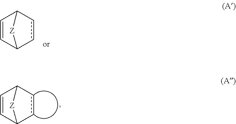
C1=CC2ccC1[Z]2.C1=CC2ccC1[Z]2
